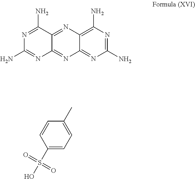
C1(N)=C2C(=NC(N)=N1)N=C1C(=N2)C(N)=NC(N)=N1.C1=CC(S(O)(=O)=O)=CC=C1C
